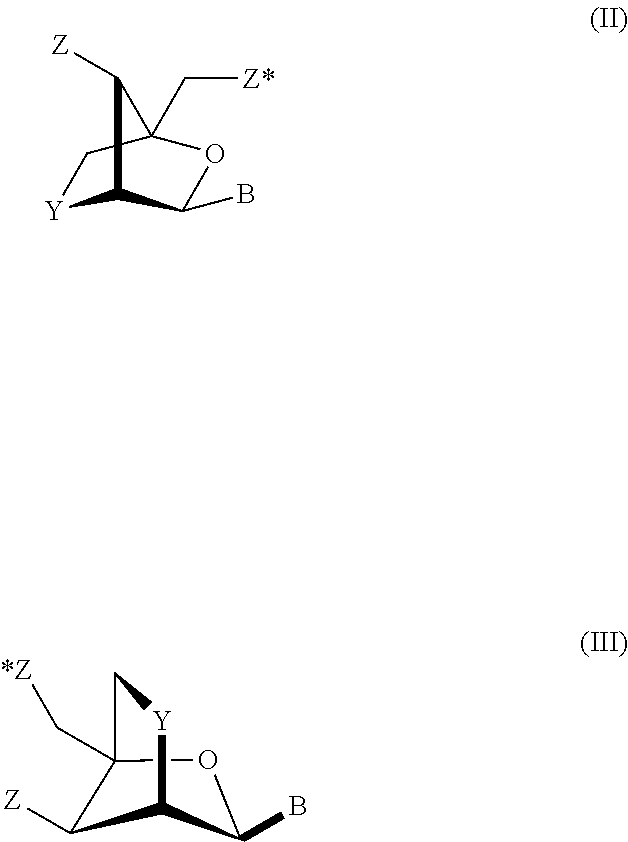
[Y]1C2C(B)OC(C[Z*])(C1)C2[Z].C1([Z])C2C(B)OC1(C[*Z])C[Y]2
